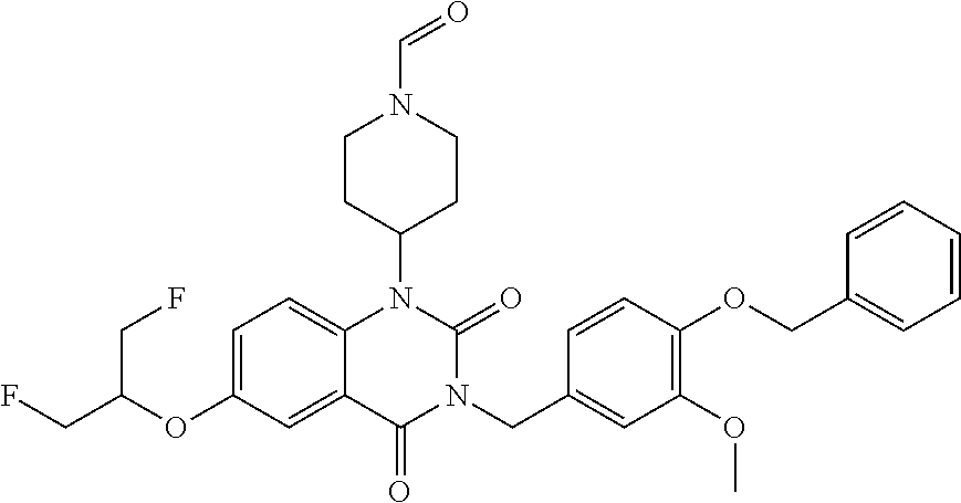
C12=CC=C(OC(CF)CF)C=C1C(=O)N(CC1=CC(OC)=C(OCC3=CC=CC=C3)C=C1)C(=O)N2C1CCN(C=O)CC1
